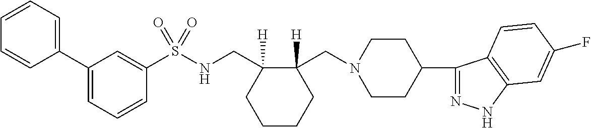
C1(C2=CC=CC=C2)=CC=CC(S(NCC2([H])C(CN3CCC(C4=NNC5=C4C=CC(F)=C5)CC3)([H])CCCC2)(=O)=O)=C1
